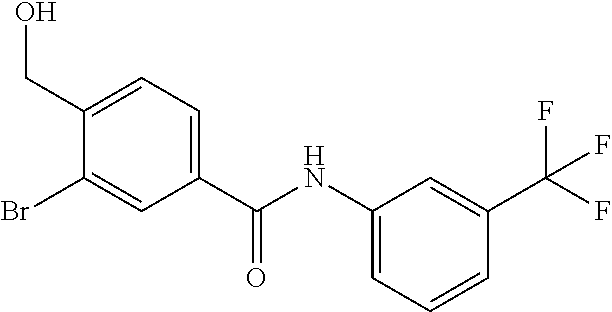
BrC1=CC(C(NC2=CC=CC(C(F)(F)F)=C2)=O)=CC=C1CO
